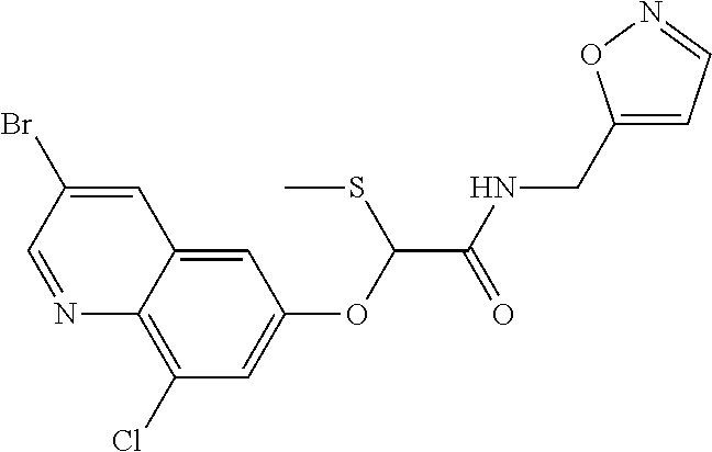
N1=CC(Br)=CC2=CC(OC(C(NCC3=CC=NO3)=O)SC)=CC(Cl)=C12
